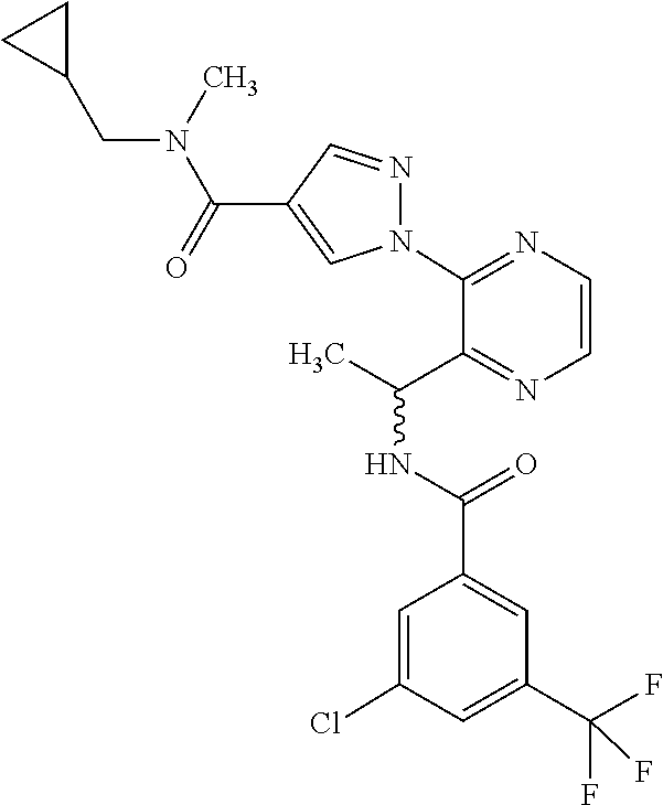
C1=C(C(F)(F)F)C=C(C(=O)NC(C)C2=NC=CN=C2N2N=CC(C(=O)N(C)CC3CC3)=C2)C=C1Cl
